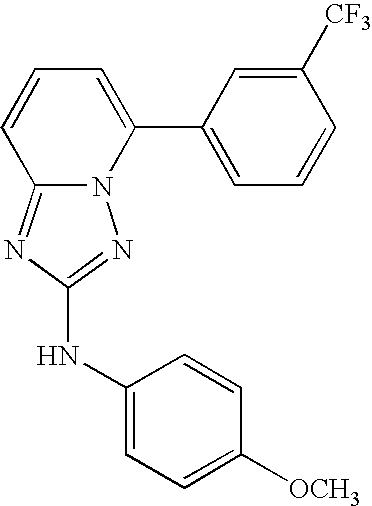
N12C(=NC(NC3=CC=C([OCH3])C=C3)=N1)C=CC=C2C1=CC=CC([CF3])=C1
